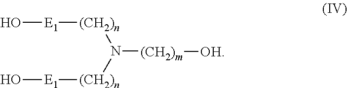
O[E1][(CH2)n]N([(CH2)n][E1]O)[(CH2)m][OH]
